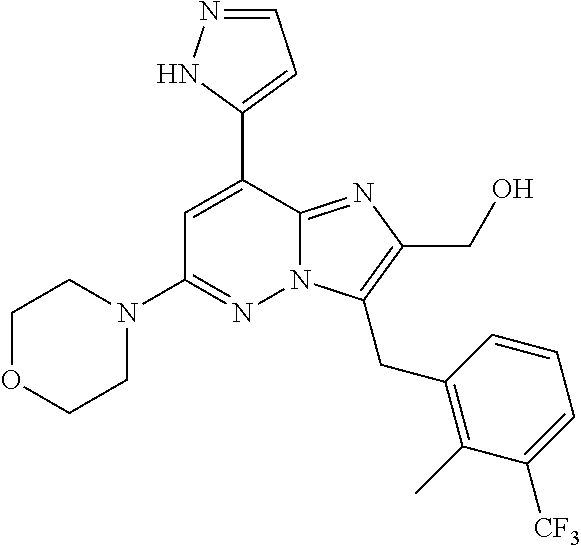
N12C(=NC(CO)=C1CC1=C(C)C([CF3])=CC=C1)C(C1=CC=NN1)=CC(N1CCOCC1)=N2
